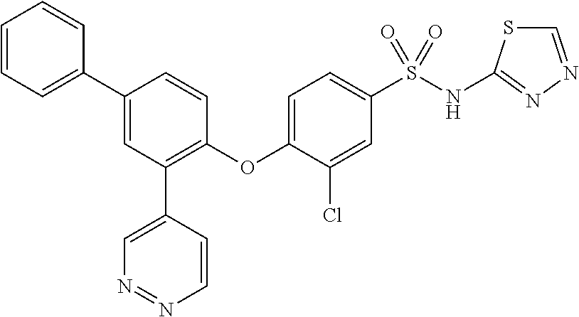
C1=CC=C(C2=CC(C3=CN=NC=C3)=C(OC3=CC=C(S(NC4=NN=CS4)(=O)=O)C=C3Cl)C=C2)C=C1
